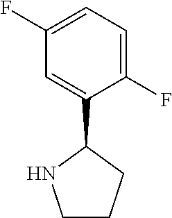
C1=C(C2NCCC2)C(F)=CC=C1F
